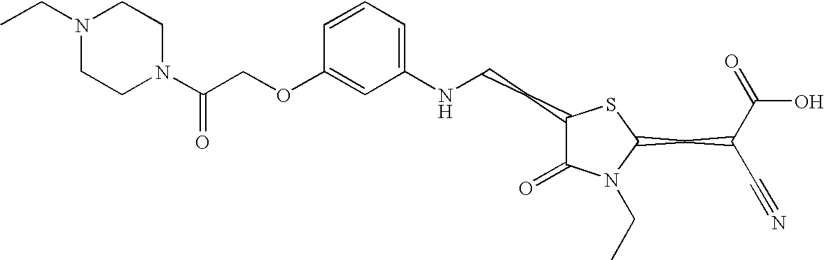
C1(NCCC2C(=O)N(CC)C(CC(C#N)C(=O)O)S2)=CC=CC(OCC(N2CCN(CC)CC2)=O)=C1
